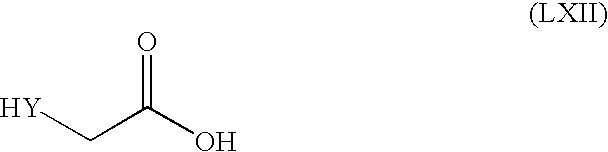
[Y]CC(O)=O
